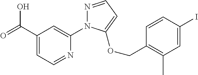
C1(C(=O)O)=CC=NC(N2N=CC=C2OCC2=C(C)C=C(I)C=C2)=C1
